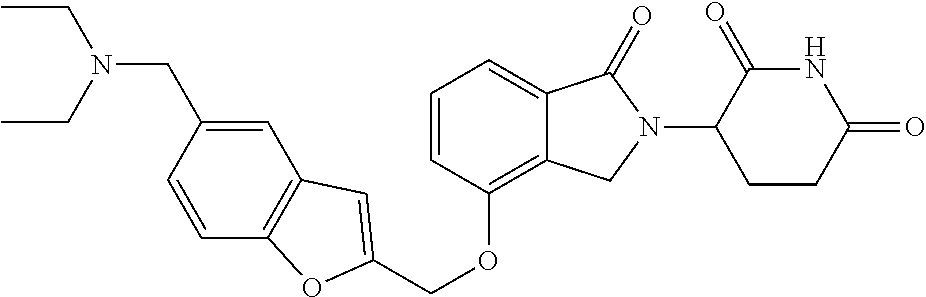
O(C1=C2C(=CC=C1)C(=O)N(C1C(=O)NC(=O)CC1)C2)CC1=CC2=C(C=CC(CN(CC)CC)=C2)O1
